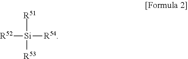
[Si]([R51])([R54])([R53])[R52]
